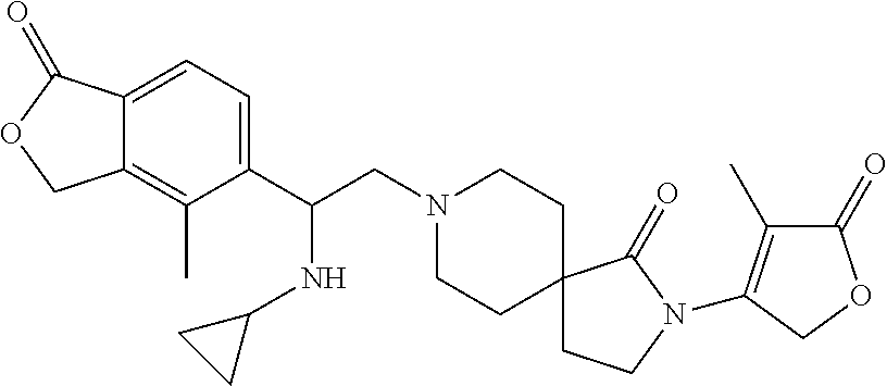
C1(C(CN2CCC3(CC2)CCN(C2=C(C)C(=O)OC2)C3=O)NC2CC2)=CC=C2C(=C1C)COC2=O
